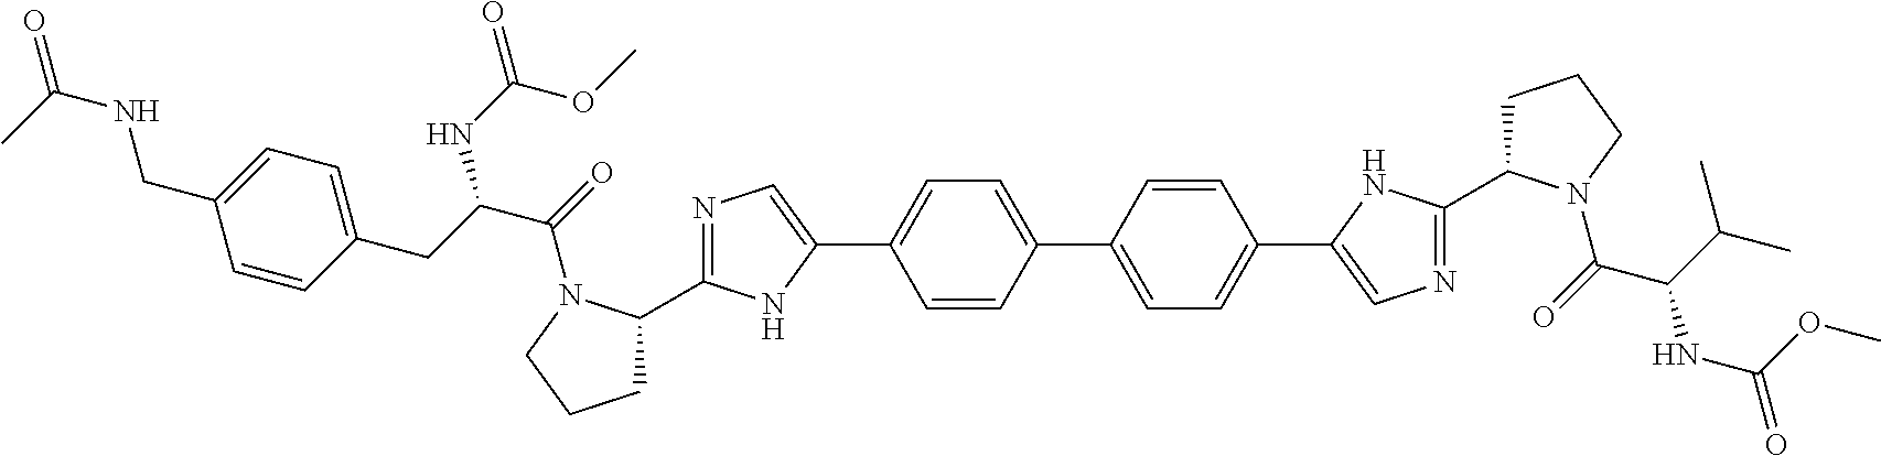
N1=C(C2CCCN2C(=O)C(CC2=CC=C(CNC(=O)C)C=C2)NC(=O)OC)NC(C2=CC=C(C3=CC=C(C4=CN=C(C5CCCN5C(=O)C(C(C)C)NC(=O)OC)N4)C=C3)C=C2)=C1
